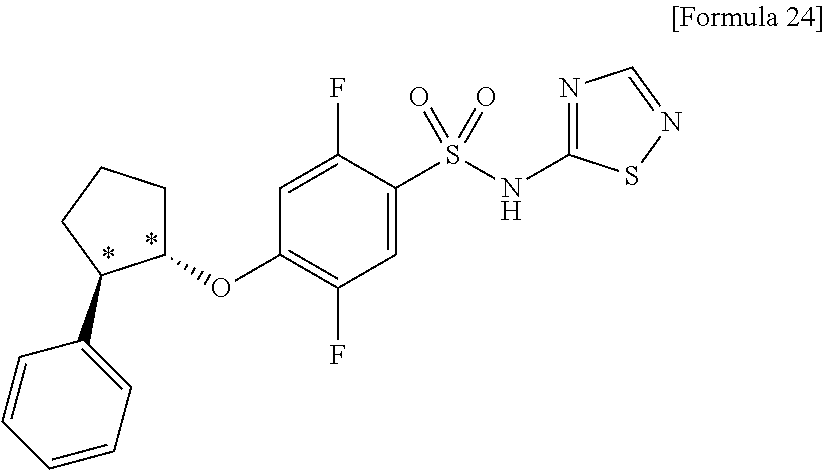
C1(OC2=C(F)C=C(S(NC3=NC=NS3)(=O)=O)C(F)=C2)CCCC1C1=CC=CC=C1
